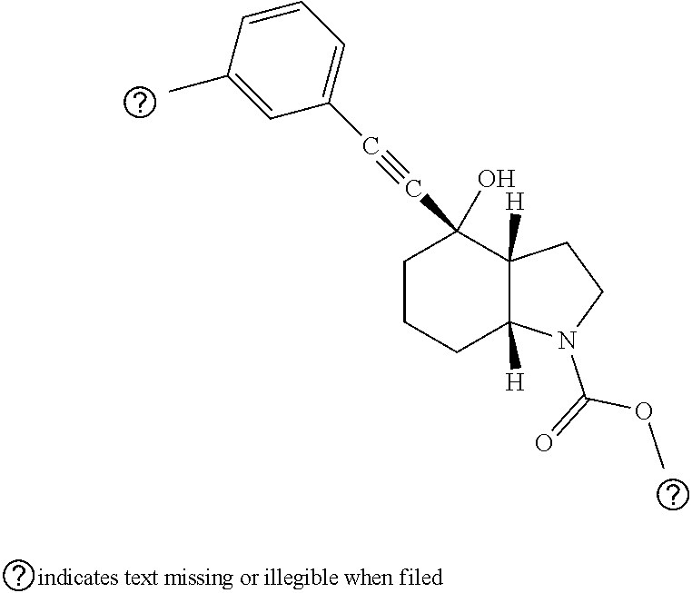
C1CCC2([H])C([H])(C1(O)C#CC1=CC=CC(C)=C1)CCN2C(=O)OC
